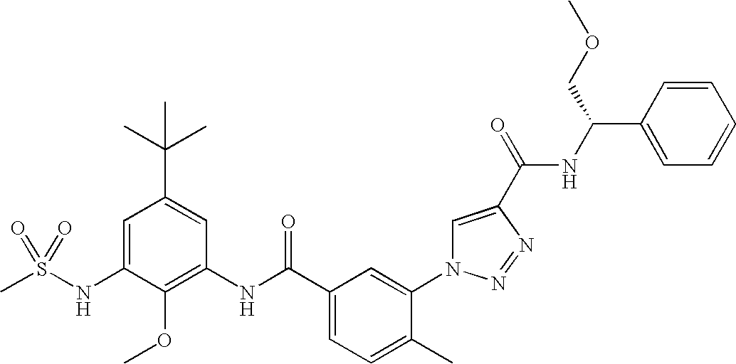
CS(NC1=CC(C(C)(C)C)=CC(NC(C2=CC=C(C)C(N3C=C(C(=O)NC(C4=CC=CC=C4)COC)N=N3)=C2)=O)=C1OC)(=O)=O
